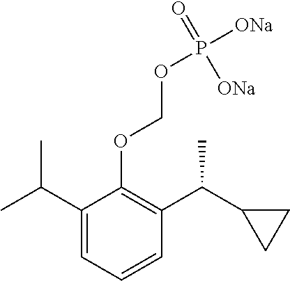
C1(C(C)C)=CC=CC(C(C2CC2)C)=C1OCOP([ONa])(=O)[ONa]
